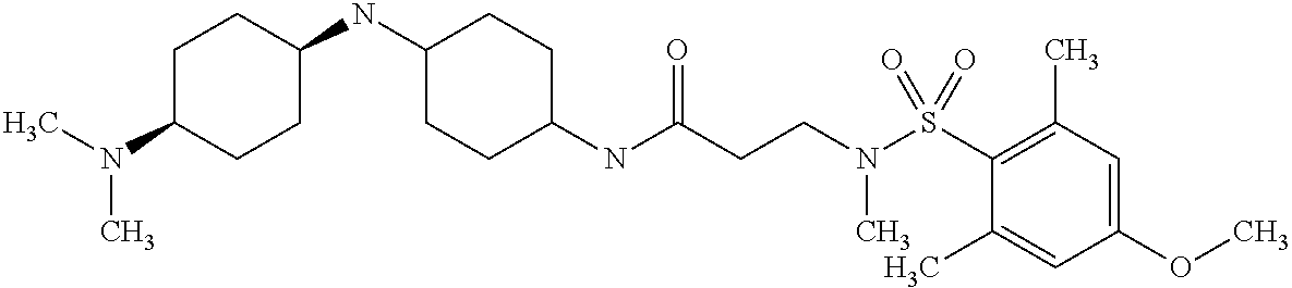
C1(NC(CCN(S(C2=C(C)C=C(OC)C=C2C)(=O)=O)C)=O)CCC(NC2CCC(N(C)C)CC2)CC1
